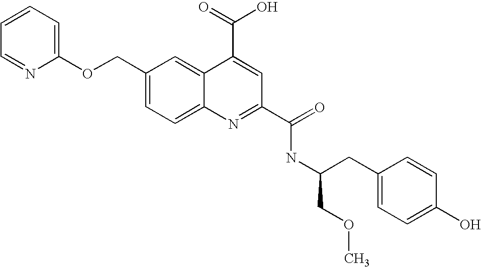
C1=CC=NC(OCC2=CC=C3C(=C2)C(C(=O)O)=CC(C(=O)NC(CC2=CC=C(O)C=C2)COC)=N3)=C1
